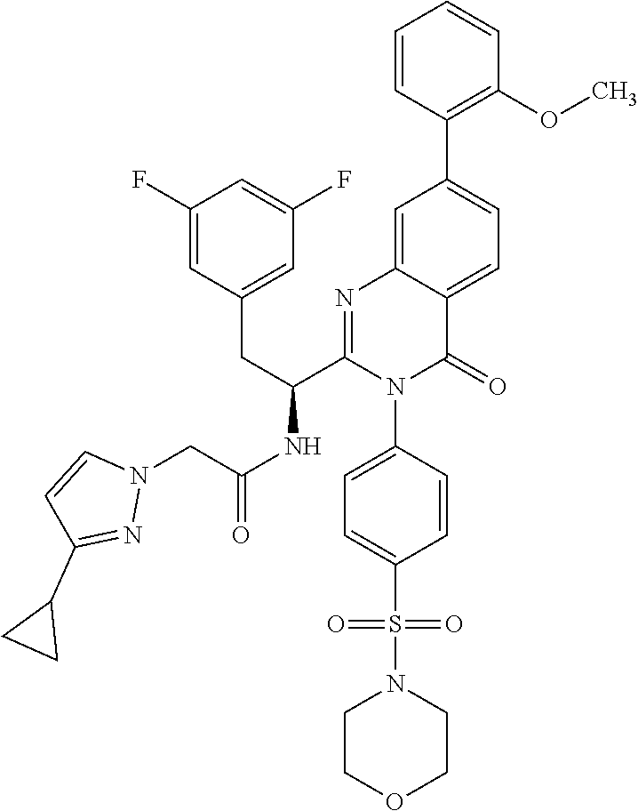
C1=C2C(=CC(C3=C(OC)C=CC=C3)=C1)N=C(C(CC1=CC(F)=CC(F)=C1)NC(CN1C=CC(C3CC3)=N1)=O)N(C1=CC=C(S(N3CCOCC3)(=O)=O)C=C1)C2=O
